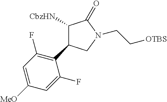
C1(C2=C(F)C=C([MeO])C=C2F)C([CbzHN])C(=O)N(CC[OTBS])C1
